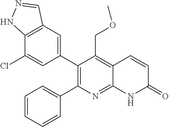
C12=C(C=C(C3=C(C4=CC=CC=C4)N=C4C(=C3COC)C=CC(=O)N4)C=C1Cl)C=NN2
